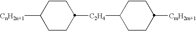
C1([C2H4]C2CCC([CmH2m+1])CC2)CCC([CnH2n+1])CC1
